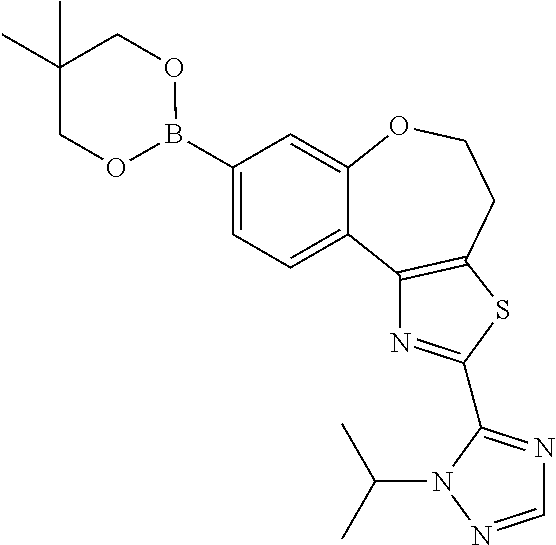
C1(B2OCC(C)(C)CO2)=CC=C2C(=C1)OCCC1=C2N=C(C2=NC=NN2C(C)C)S1
